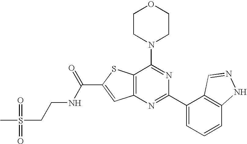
C1CN(C2=NC(C3=CC=CC4=C3C=NN4)=NC3=C2SC(C(=O)NCCS(C)(=O)=O)=C3)CCO1
